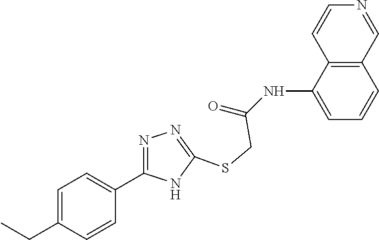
C1=C(NC(=O)CSC2=NN=C(C3=CC=C(CC)C=C3)N2)C2=C(C=C1)C=NC=C2
